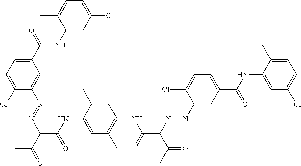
C1(Cl)=CC=C(C(=O)NC2=CC(Cl)=CC=C2C)C=C1N=NC(C(=O)C)C(NC1=CC(C)=C(NC(C(N=NC2=CC(C(=O)NC3=CC(Cl)=CC=C3C)=CC=C2Cl)C(C)=O)=O)C=C1C)=O
